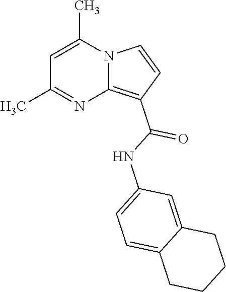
C1=C(C)N2C(=C(C(=O)NC3=CC=C4C(=C3)CCCC4)C=C2)N=C1C
